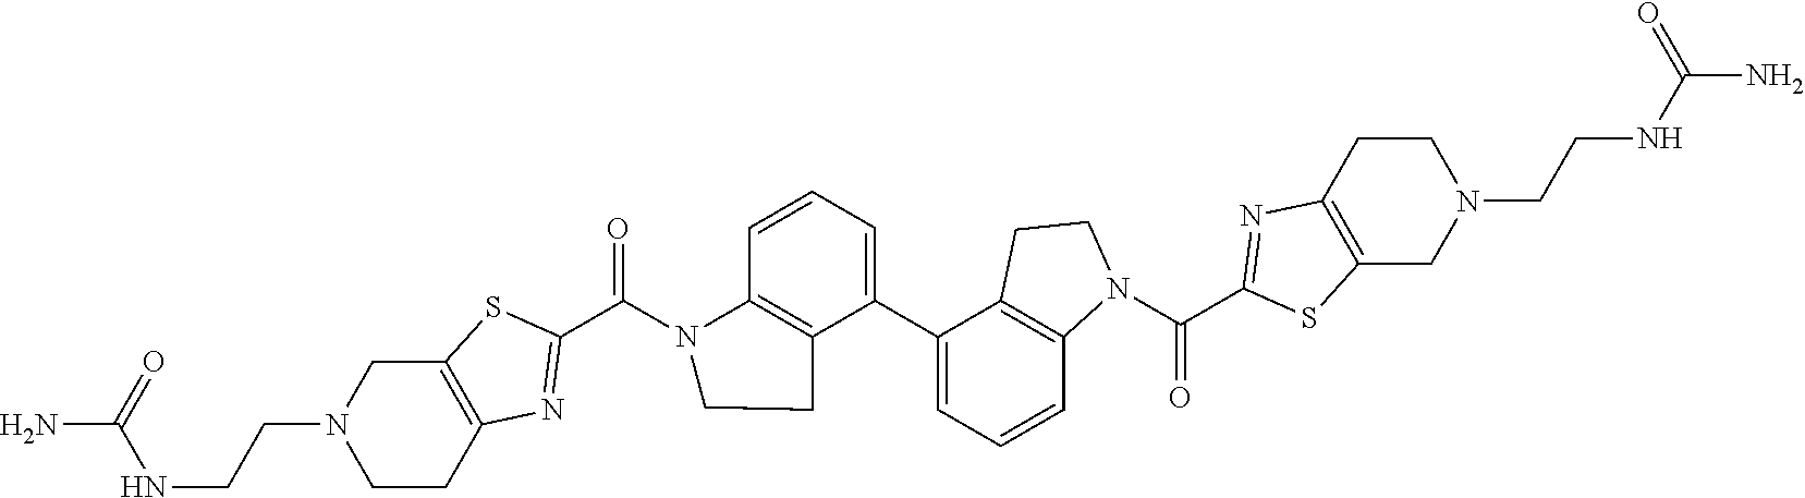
C12=C(SC(C(N3C4=C(C(C5=CC=CC6=C5CCN6C(C5=NC6=C(S5)CN(CCNC(N)=O)CC6)=O)=CC=C4)CC3)=O)=N1)CN(CCNC(N)=O)CC2
